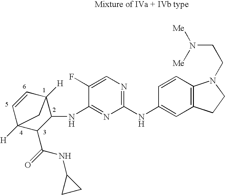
C1(NC2=CC3=C(C=C2)N(CCN([Me])[Me])CC3)=NC=C(F)C(NC2C3([H])C=CC([H])(C2C(=O)NC2CC2)C3)=N1
